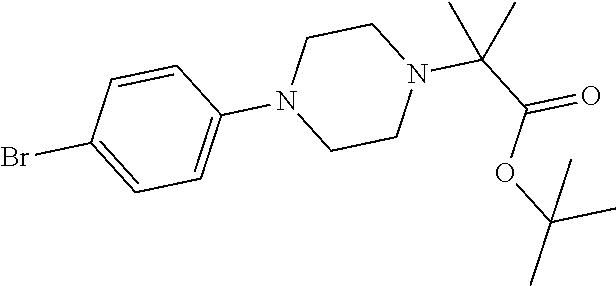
N1(C(C(OC(C)(C)C)=O)(C)C)CCN(C2=CC=C(Br)C=C2)CC1
